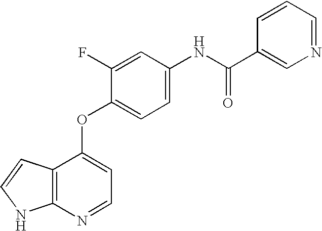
C1=CC2=C(N1)N=CC=C2OC1=CC=C(NC(C2=CN=CC=C2)=O)C=C1F
